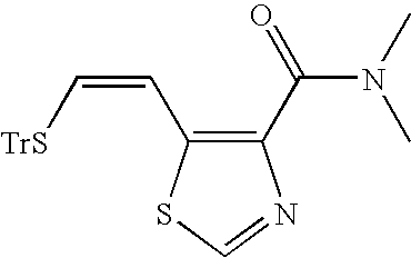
C1(C(N(C)C)=O)=C(C=C[TrS])SC=N1
